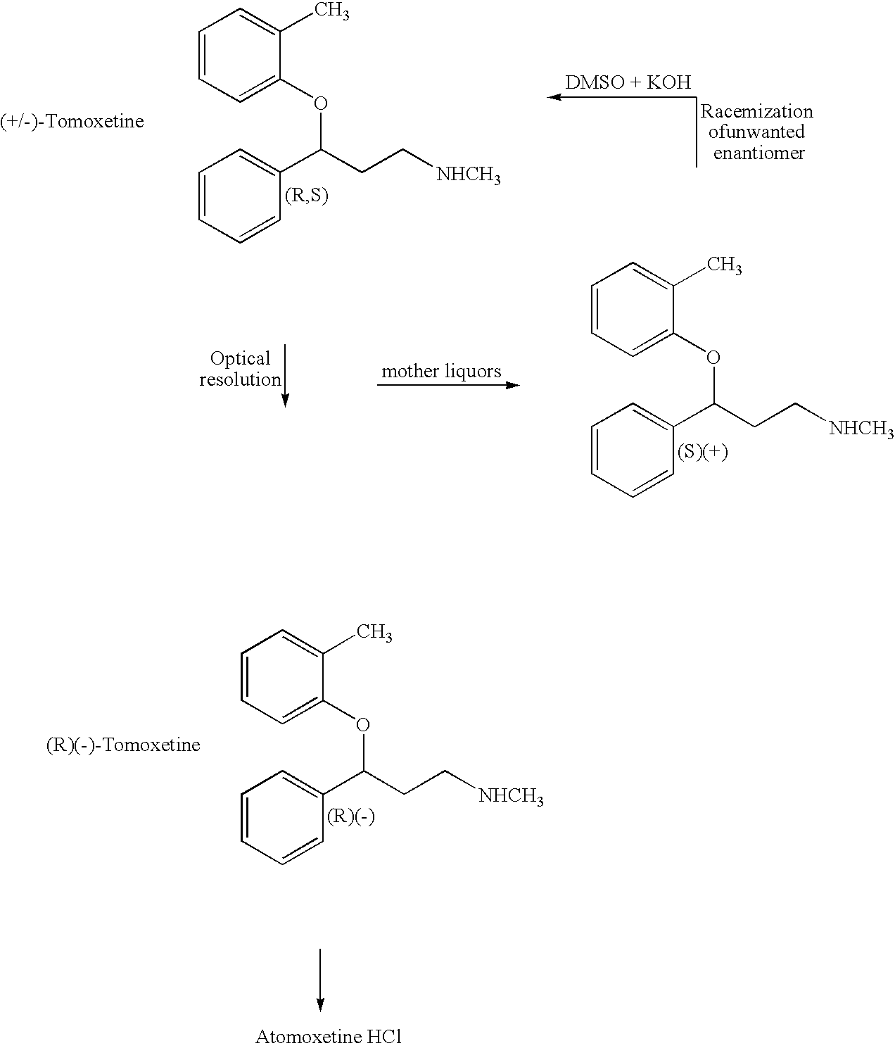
C1=CC=C(OC(CC[NHCH3])C2=CC=CC=C2)C(C)=C1.C1=CC=C(OC(CC[NHCH3])C2=CC=CC=C2)C(C)=C1.C1=CC=C(OC(CC[NHCH3])C2=CC=CC=C2)C(C)=C1
